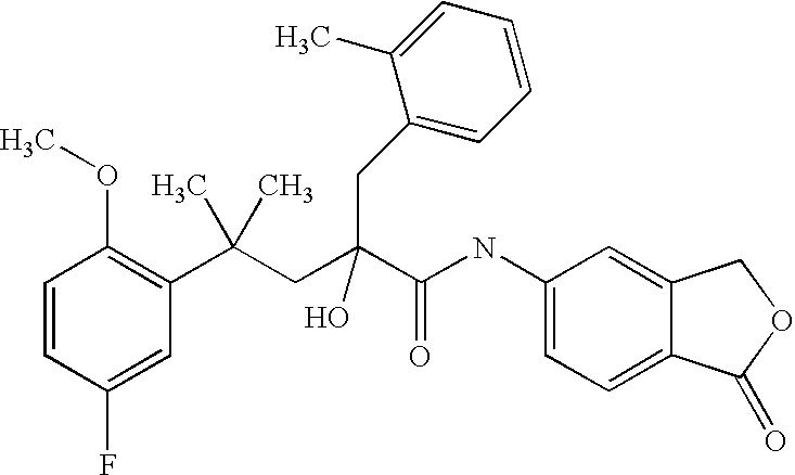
C1=CC(F)=CC(C(CC(C(NC2=CC=C3C(=C2)COC3=O)=O)(O)CC2=CC=CC=C2C)(C)C)=C1OC
